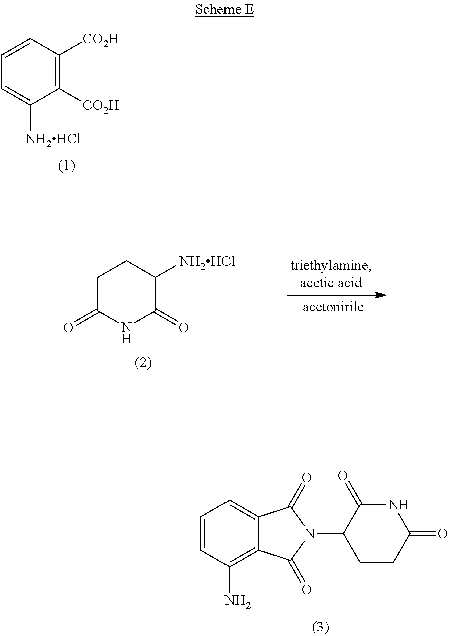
C1=CC(N)=C2C(=C1)C(=O)N(C1CCC(=O)NC1=O)C2=O.C1([CO2H])=C([CO2H])C=CC=C1[NH2HCl].C1C(=O)NC(=O)C([NH2HCl])C1
